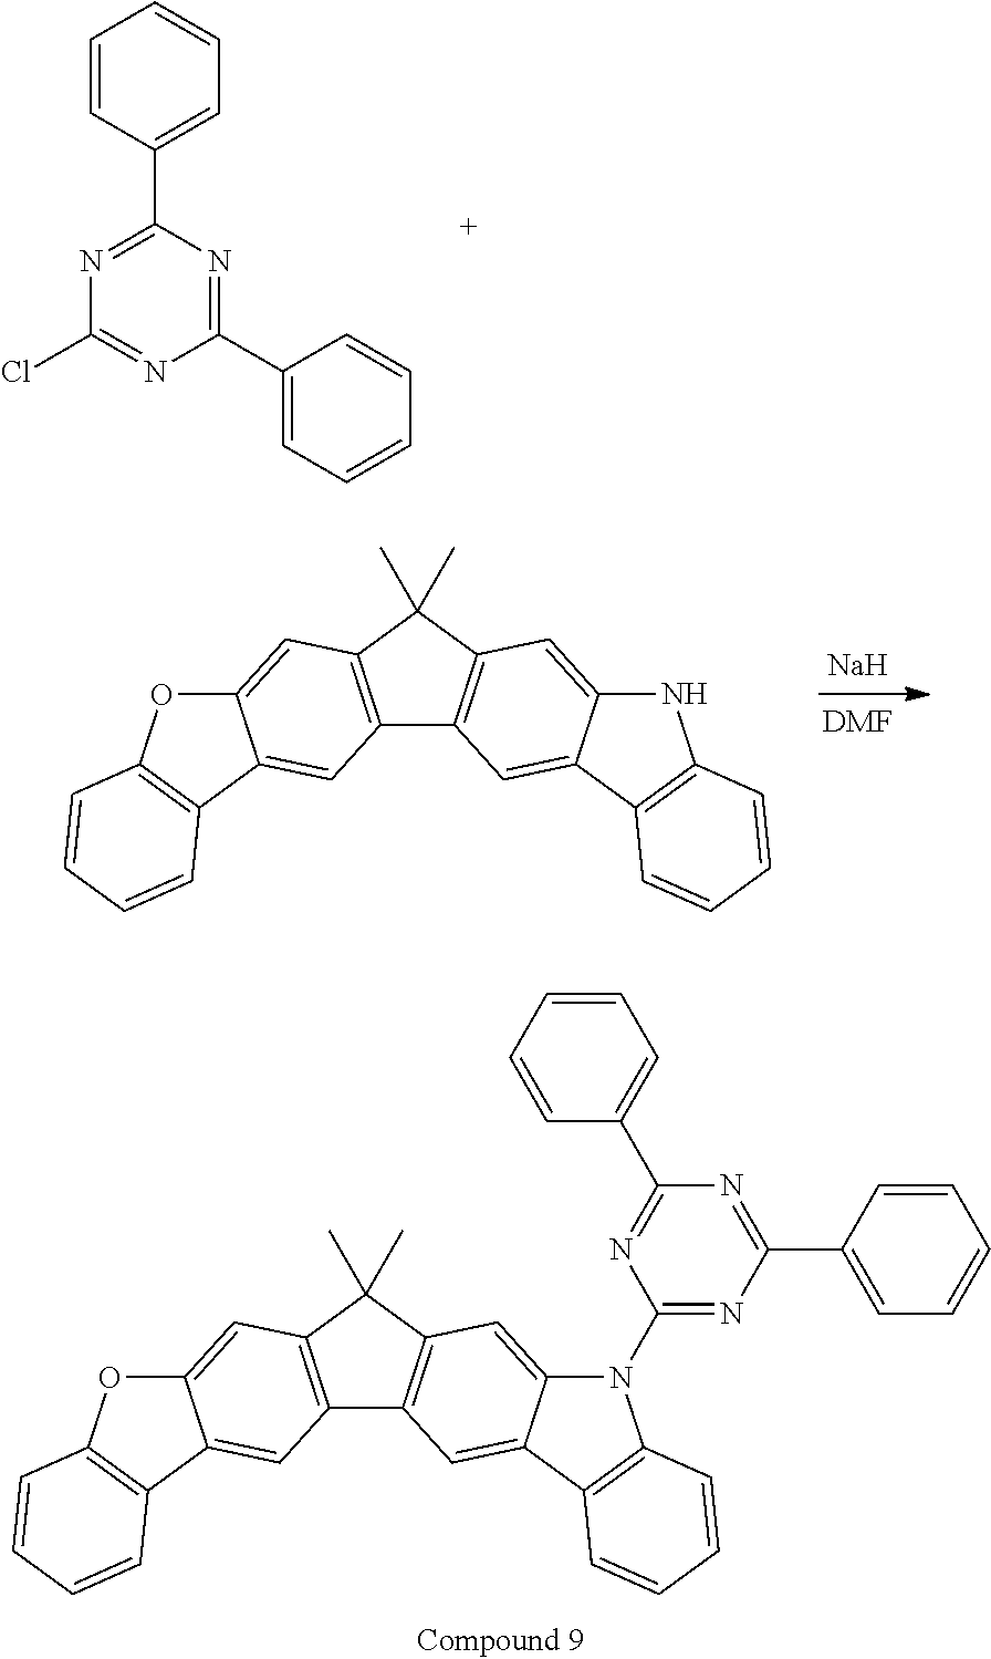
C1(C2=CC=CC=C2)=NC(C2=CC=CC=C2)=NC(Cl)=N1.C12=C(C(C)(C)C3=C1C=C1C(=C3)NC3=C1C=CC=C3)C=C1C(=C2)C2=C(O1)C=CC=C2.[Na].[DMF].C12=C(C(C)(C)C3=C1C=C1C(=C3)N(C3=NC(C4=CC=CC=C4)=NC(C4=CC=CC=C4)=N3)C3=C1C=CC=C3)C=C1C(=C2)C2=C(O1)C=CC=C2
